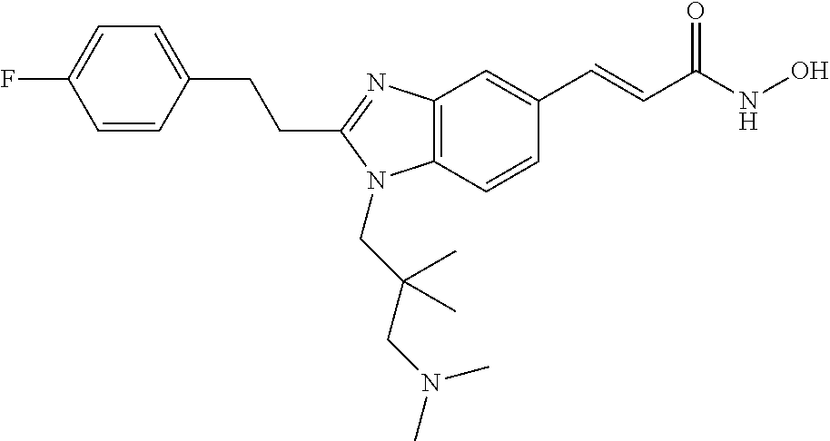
C1=CC(CCC2=NC3=C(N2CC(CN(C)C)(C)C)C=CC(C=CC(NO)=O)=C3)=CC=C1F
